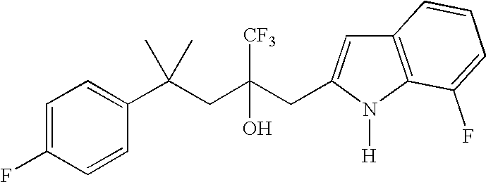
C1=C(F)C=CC(C(CC(CC2=CC3=C(N2[H])C(F)=CC=C3)([CF3])O)(C)C)=C1
